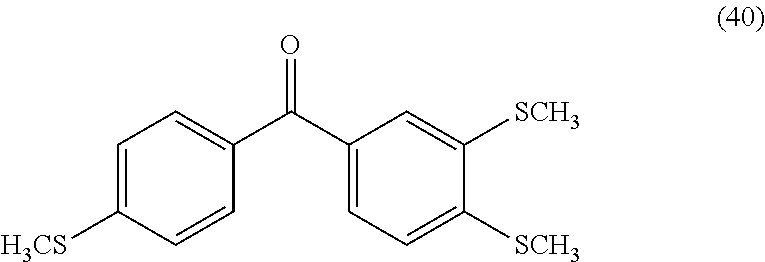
C1=C([H3CS])C=CC(C(C2=CC=C([SCH3])C([SCH3])=C2)=O)=C1
